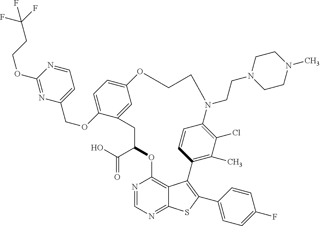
C1(C(O)=O)OC2=C3C(=NC=N2)SC(C2=CC=C(F)C=C2)=C3C2=C(C)C(Cl)=C(C=C2)N(CCN2CCN(C)CC2)CCOC2=CC=C(OCC3=CC=NC(OCCC(F)(F)F)=N3)C(=C2)C1
